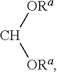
C([ORa])[ORa]
